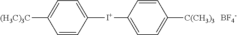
C1=CC([I+]C2=CC=C([C(CH3)3])C=C2)=CC=C1[(H3C)3C].[BF4-]
